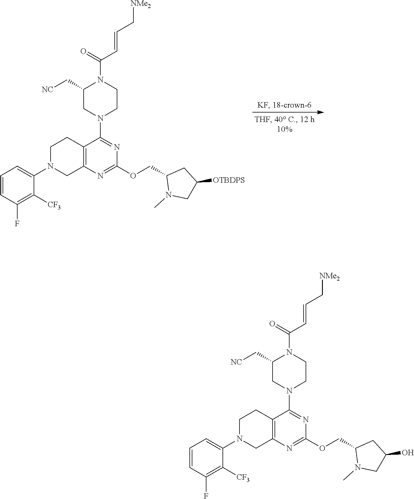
C12=C(N=C(OCC3N(C)CC(O)C3)N=C1N1CC(C[NC])N(C(C=CC[NMe2])=O)CC1)CN(C1=CC=CC(F)=C1[CF3])CC2.C12=C(N=C(OCC3N(C)CC([OTBDPS])C3)N=C1N1CC(C[NC])N(C(C=CC[NMe2])=O)CC1)CN(C1=CC=CC(F)=C1[CF3])CC2
